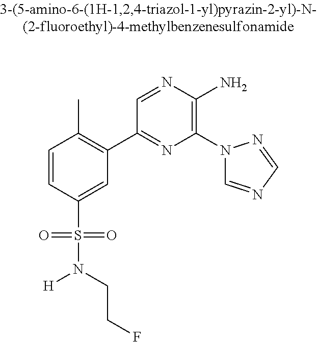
C1=CC(S(=O)(=O)N(CCF)[H])=CC(C2=NC(N3C=NC=N3)=C(N)N=C2)=C1C
